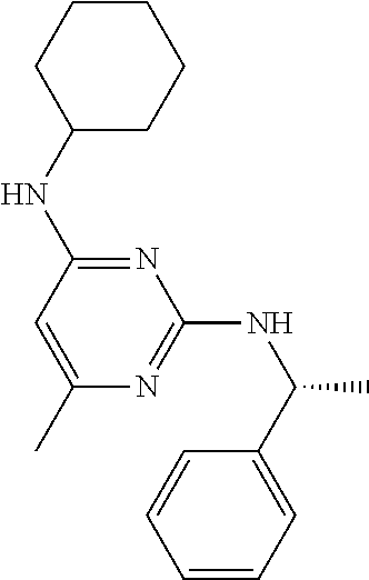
C1(NC2=NC(NC(C)C3=CC=CC=C3)=NC(C)=C2)CCCCC1
